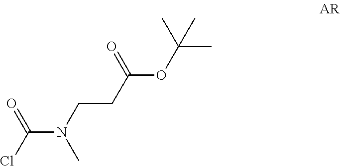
N(C(=O)Cl)(CCC(OC(C)(C)C)=O)C
